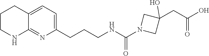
C(CNC(N1CC(CC(O)=O)(O)C1)=O)CC1=CC=C2C(=N1)NCCC2
